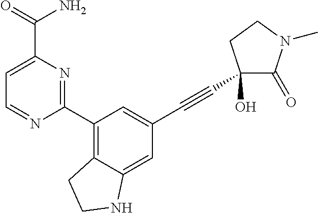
C1=NC(C2=C3C(=CC(C#CC4(O)C(=O)N(C)CC4)=C2)NCC3)=NC(C(N)=O)=C1
